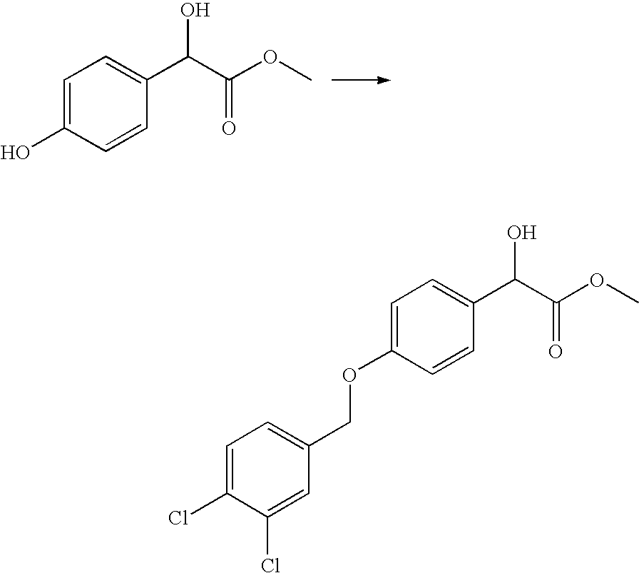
C1=C(O)C=CC(C(C(OC)=O)O)=C1.C1=C(OCC2=CC=C(Cl)C(Cl)=C2)C=CC(C(C(OC)=O)O)=C1
